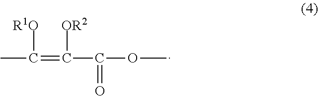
CC(=C(C(=O)OC)[OR2])[R1O]
